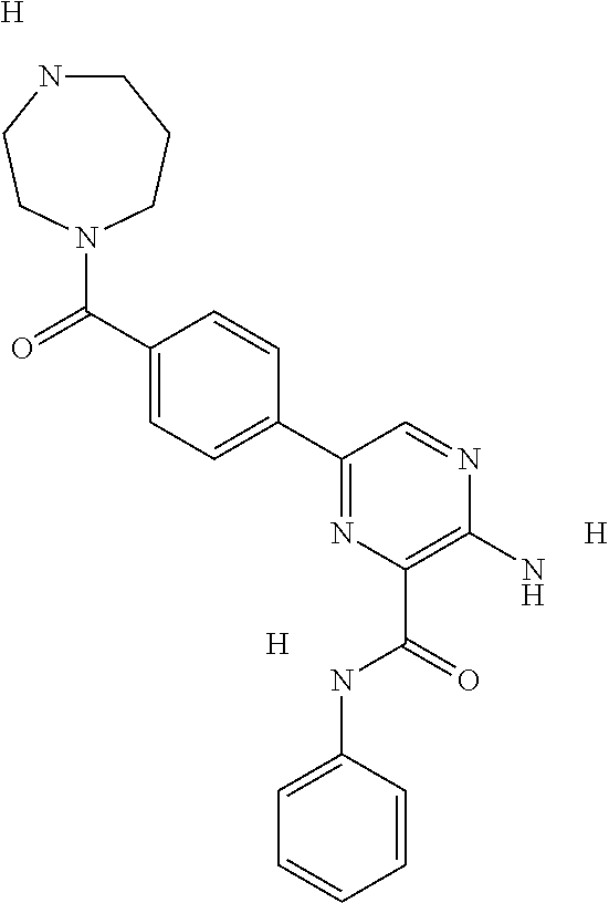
[H].C1=CC(C2=NC(C(=O)NC3=CC=CC=C3)=C(N)N=C2)=CC=C1C(N1CCCNCC1)=O.[H].[H]
